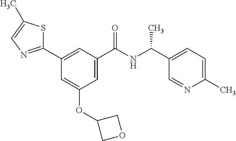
C1(C2=NC=C(C)S2)=CC(C(NC(C2=CC=C(C)N=C2)C)=O)=CC(OC2COC2)=C1
